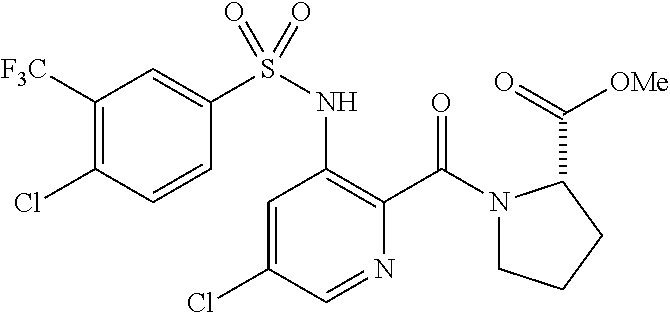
C1=C(Cl)C=NC(C(N2CCCC2C(=O)[OMe])=O)=C1NS(=O)(C1=CC([F3C])=C(Cl)C=C1)=O
